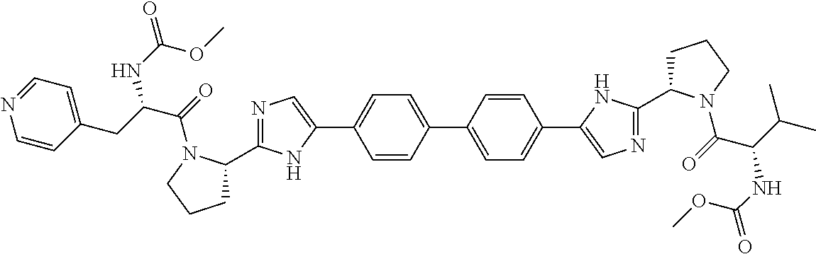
C1=CC(C2=CC=C(C3=CN=C(C4CCCN4C(C(C(C)C)NC(=O)OC)=O)N3)C=C2)=CC=C1C1=CN=C(C2CCCN2C(C(CC2=CC=NC=C2)NC(=O)OC)=O)N1
